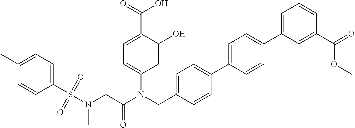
C1=C(O)C(C(=O)O)=CC=C1N(CC1=CC=C(C2=CC=C(C3=CC=CC(C(=O)OC)=C3)C=C2)C=C1)C(CN(S(C1=CC=C(C)C=C1)(=O)=O)C)=O
